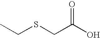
CCSCC(O)=O
